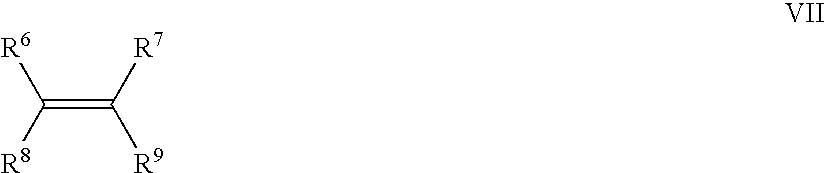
C(=C([R9])[R7])([R6])[R8]
